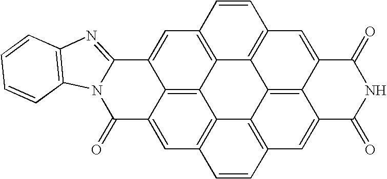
C12=C3C=CC4=C1C1=C5C(=C4)C4=NC6=C(N4C(=O)C5=CC4=C1C1=C(C=C4)C=C4C(=C21)C(=C3)C(=O)NC4=O)C=CC=C6
